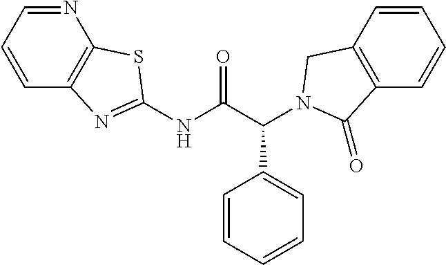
N(C(C(C1=CC=CC=C1)N1CC2=C(C=CC=C2)C1=O)=O)C1=NC2=C(N=CC=C2)S1
